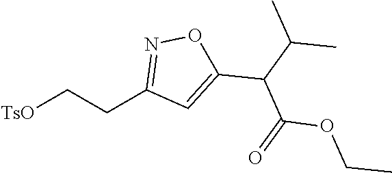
[TsO]CCC1=NOC(C(C(=O)OCC)C(C)C)=C1
